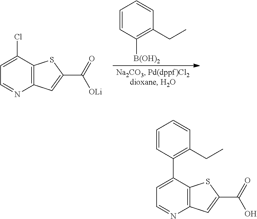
C1=CC([B(OH)2])=C(CC)C=C1.C12=C(C(Cl)=CC=N1)SC(C([OLi])=O)=C2.C12=C(C(C3=C(CC)C=CC=C3)=CC=N1)SC(C(O)=O)=C2
